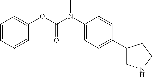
O(C(N(C1=CC=C(C2CNCC2)C=C1)C)=O)C1=CC=CC=C1
